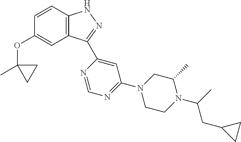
C1=CC2=C(C=C1OC1(C)CC1)C(C1=CC(N3CCN(C(C)CC4CC4)C(C)C3)=NC=N1)=NN2
